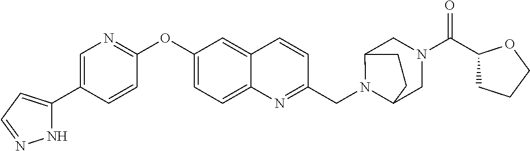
N1C(C2=CN=C(OC3=CC=C4C(=C3)C=CC(CN3C5CN(C(=O)C6CCCO6)CC3CC5)=N4)C=C2)=CC=N1
